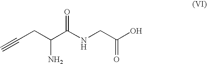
C(C(NCC(O)=O)=O)(CC#C)N
